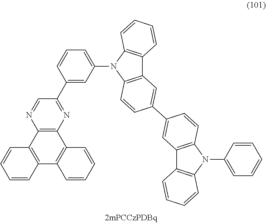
C12=C(C3=C(C4=C1C=CC=C4)C=CC=C3)N=CC(C1=CC(N3C4=C(C5=C3C=CC=C5)C=C(C3=CC5=C(C=C3)N(C3=CC=CC=C3)C3=C5C=CC=C3)C=C4)=CC=C1)=N2
